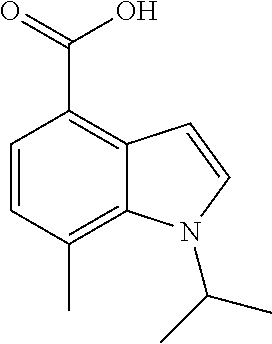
OC(=O)C1=C2C(=C(C)C=C1)N(C(C)C)C=C2
